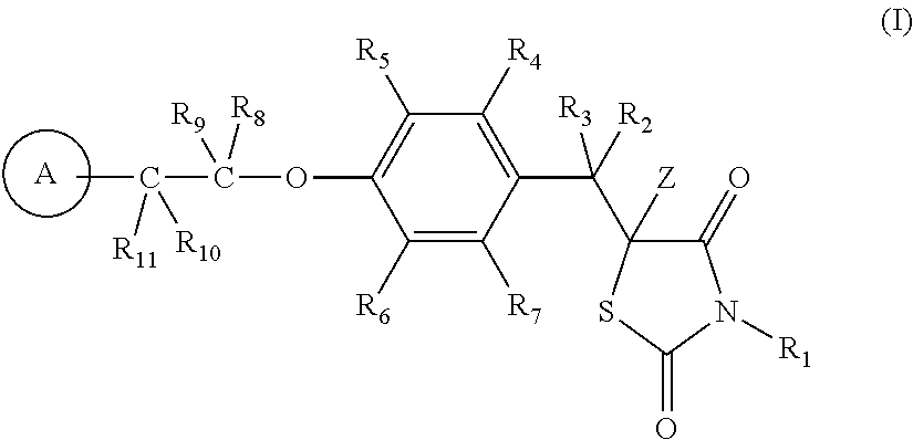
[A].CC(C(OC1=C([R5])C([R4])=C(C([R2])([R3])C2([Z])C(=O)N([R1])C(=O)S2)C([R7])=C1[R6])([R8])[R9])([R11])[R10]
